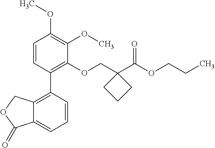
C1=CC(C2=C3C(=CC=C2)C(=O)OC3)=C(OCC2(C(OCCC)=O)CCC2)C(OC)=C1OC
